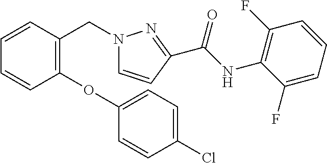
C1=CC=CC(OC2=CC=C(Cl)C=C2)=C1CN1C=CC(C(NC2=C(F)C=CC=C2F)=O)=N1
